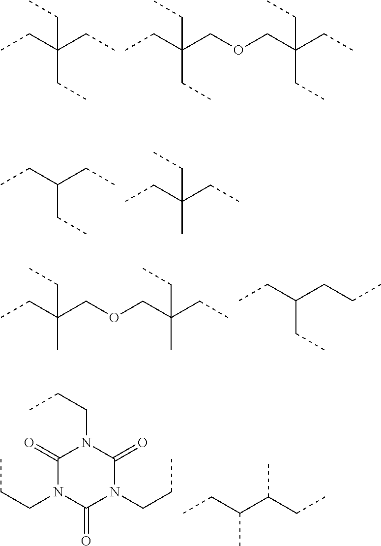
C(CC)(CC)(CC)CC.C(CC)(CC)(COCC(CC)(CC)CC)CC.C(CC)(CC)CC.C(C)(CC)(CC)CC.C(CC)(C)(COCC(CC)(C)CC)CC.C(CC)(CCC)CC.C1(=O)N(CCC)C(=O)N(CCC)C(=O)N1CCC.C(C)(C(CC)C)CC
